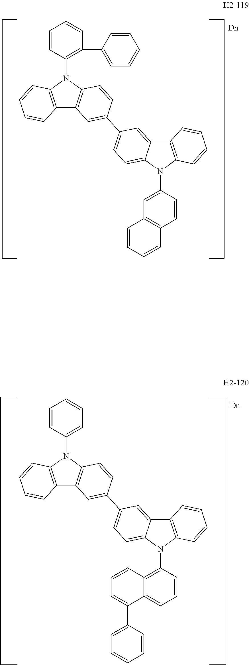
N1(C2=C(C3=CC=CC=C3)C=CC=C2)C2=C(C3=C1C=CC(C1=CC=C4C(=C1)C1=C(N4C4=CC5=C(C=C4)C=CC=C5)C=CC=C1)=C3)C=CC=C2.N1(C2=CC=CC=C2)C2=C(C3=C1C=CC(C1=CC=C4C(=C1)C1=C(N4C4=C5C(=CC=C4)C(C4=CC=CC=C4)=CC=C5)C=CC=C1)=C3)C=CC=C2
